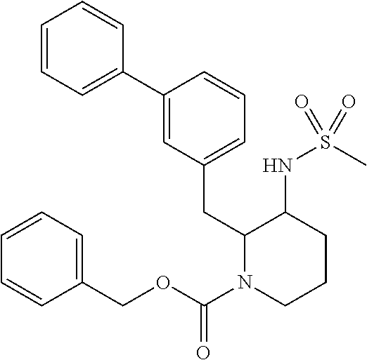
C1=CC=C(C2=CC(CC3N(C(=O)OCC4=CC=CC=C4)CCCC3NS(C)(=O)=O)=CC=C2)C=C1
